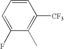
C1(F)=CC=CC([CF3])=C1C
